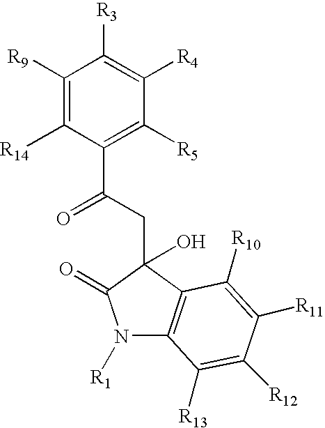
C1([R9])=C([R14])C(C(=O)CC2(O)C3=C(N([R1])C2=O)C([R13])=C([R12])C([R11])=C3[R10])=C([R5])C([R4])=C1[R3]
